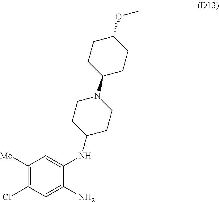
C1([Me])=C(Cl)C=C(N)C(NC2CCN(C3CCC(OC)CC3)CC2)=C1
